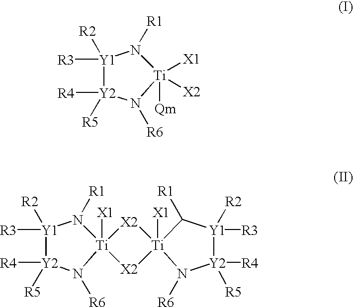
[Y1]1([R3])([R2])[Y2]([R4])([R5])N([R6])[Ti]([Qm])([X1])([X2])N1[R1].[Y1]1([R3])([R2])[Y2]([R4])([R5])N([R6])[Ti]2([X1])(N1[R1])[X2][Ti]1([X1])([X2]2)N([R6])[Y2]([R4])([R5])[Y1]([R3])([R2])C1[R1]
